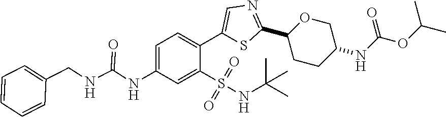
C1=C(NC(=O)NCC2=CC=CC=C2)C=C(S(=O)(=O)NC(C)(C)C)C(C2=CN=C(C3CCC(NC(OC(C)C)=O)CO3)S2)=C1
